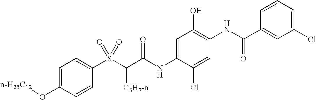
[n-H25C12]OC1=CC=C(S(C(C(NC2=CC(O)=C(NC(C3=CC(Cl)=CC=C3)=O)C=C2Cl)=O)[C3H7-n])(=O)=O)C=C1
